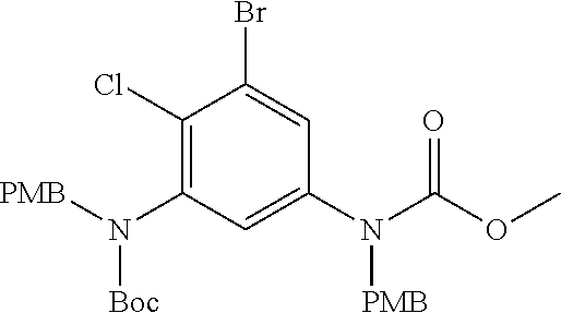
C1(Cl)=C(N([PMB])[Boc])C=C(N(C(OC)=O)[PMB])C=C1Br
